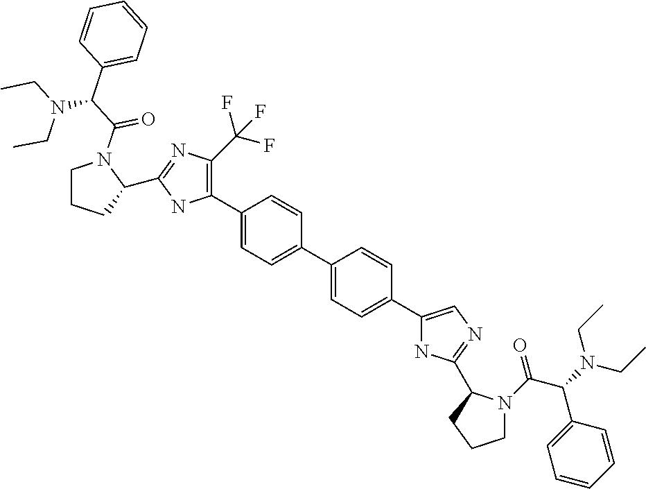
C1(C2=C(C(F)(F)F)N=C(C3CCCN3C(C(C3=CC=CC=C3)N(CC)CC)=O)N2)=CC=C(C2=CC=C(C3=CN=C(C4N(C(C(N(CC)CC)C5=CC=CC=C5)=O)CCC4)N3)C=C2)C=C1
